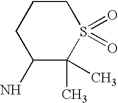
C1(N)C(C)(C)S(=O)(=O)CCC1
